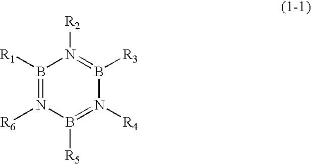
B1([R1])=N([R6])B([R5])=N([R4])B([R3])=N1[R2]
